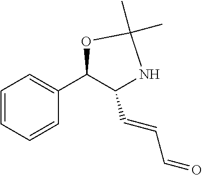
C1=CC=CC(C2OC(C)(C)NC2C=CC=O)=C1
